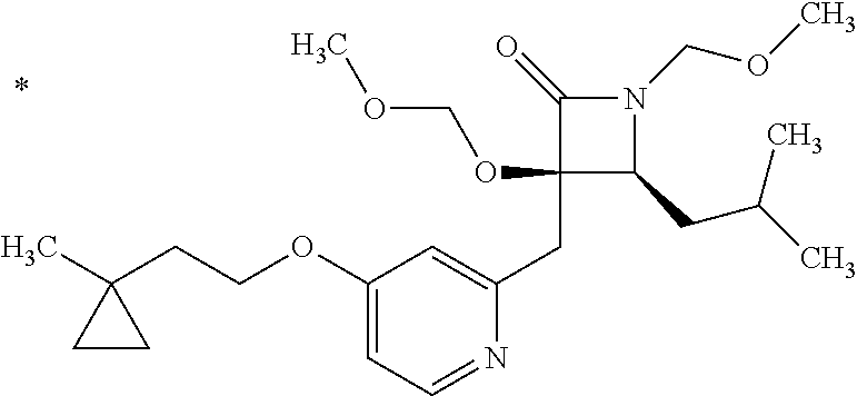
C1(CC2=CC(OCCC3(C)CC3)=CC=N2)(OCOC)C(CC(C)C)N(COC)C1=O
